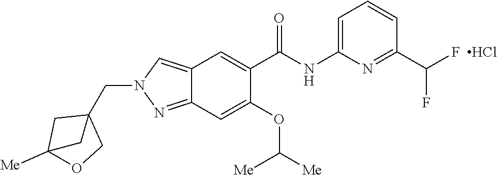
Cl.C(C1=NC(NC(C2=CC3=CN(CC45CC([Me])(OC4)C5)N=C3C=C2OC([Me])[Me])=O)=CC=C1)(F)F
